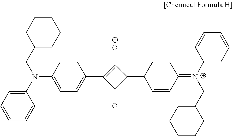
C1=CC(N(C2=CC=CC=C2)CC2CCCCC2)=CC=C1C1=C([O-])C(C2C=CC(=[N+](C3=CC=CC=C3)CC3CCCCC3)C=C2)C1=O
